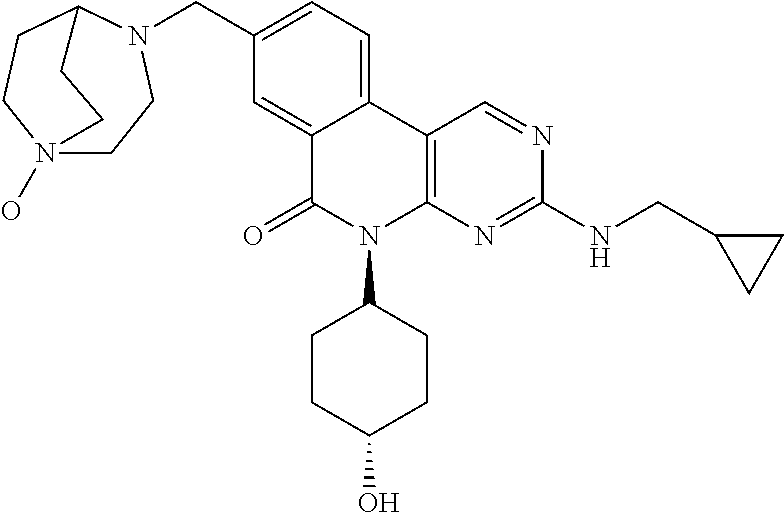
C1(CN2CCN3(O)CCC2CC3)=CC=C2C(=C1)C(=O)N(C1CCC(O)CC1)C1=C2C=NC(NCC2CC2)=N1
